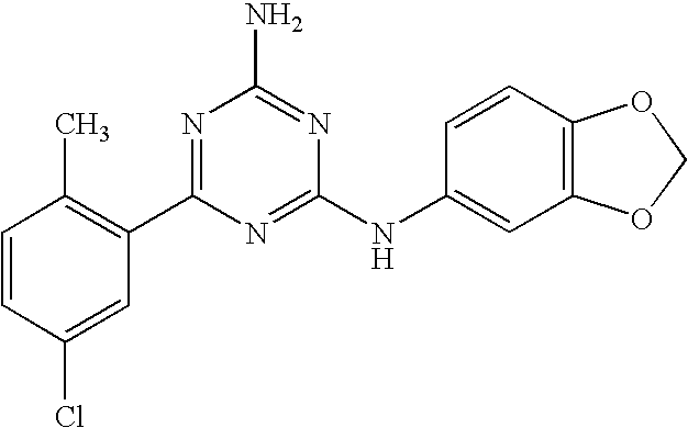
C1=CC(Cl)=CC(C2=NC(N)=NC(NC3=CC4=C(C=C3)OCO4)=N2)=C1C
